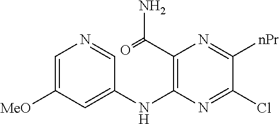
C1=C([MeO])C=C(NC2=C(C(=O)N)N=C([nPr])C(Cl)=N2)C=N1
